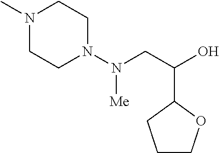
N1(C)CCN(N(CC(C2CCCO2)O)[Me])CC1
